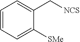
C1=C([SMe])C(C[NCS])=CC=C1
